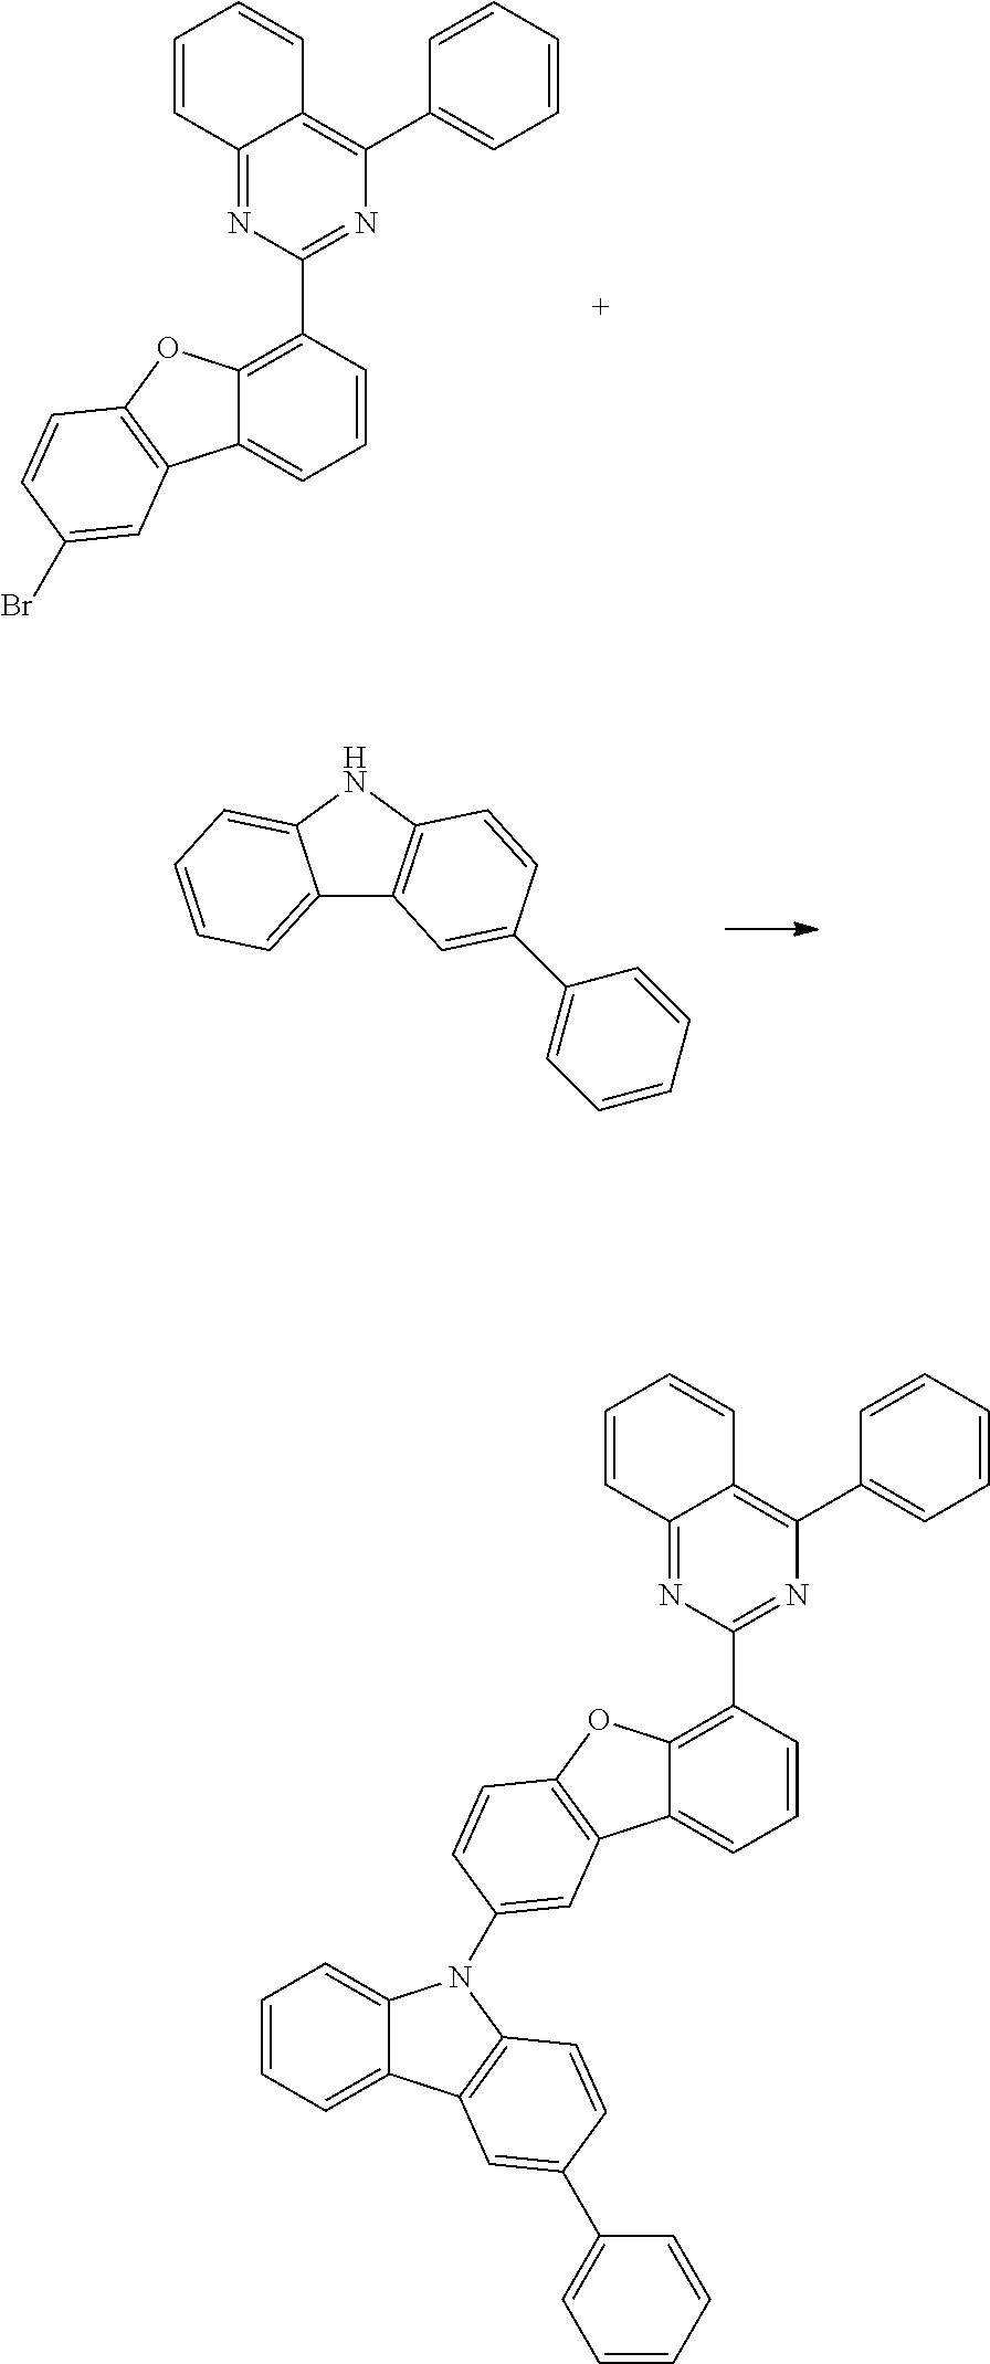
C12=NC(C3=C4C(=CC=C3)C3=C(O4)C=CC(Br)=C3)=NC(C3=CC=CC=C3)=C1C=CC=C2.C12=CC=CC=C1NC1=C2C=C(C2=CC=CC=C2)C=C1.C12=NC(C3=C4C(=CC=C3)C3=C(O4)C=CC(N4C5=CC=CC=C5C5=C4C=CC(C4=CC=CC=C4)=C5)=C3)=NC(C3=CC=CC=C3)=C1C=CC=C2
